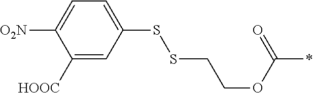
C1([HOOC])=CC(SSCCOC(*)=O)=CC=C1[O2N]
